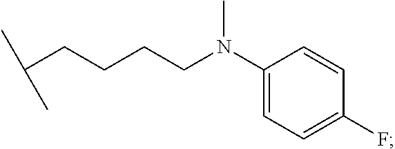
C(CCCC(C)C)N(C)C1=CC=C(F)C=C1
